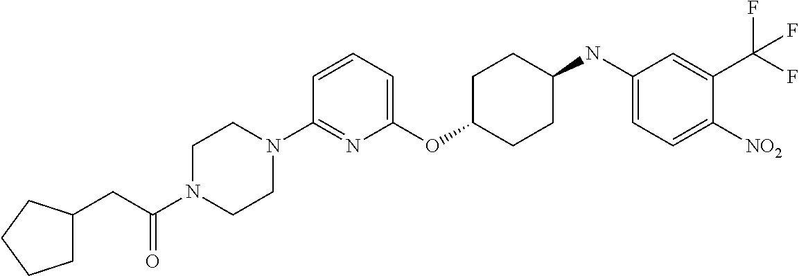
C1(OC2CCC(NC3=CC=C([NO2])C(C(F)(F)F)=C3)CC2)=CC=CC(N2CCN(C(CC3CCCC3)=O)CC2)=N1
